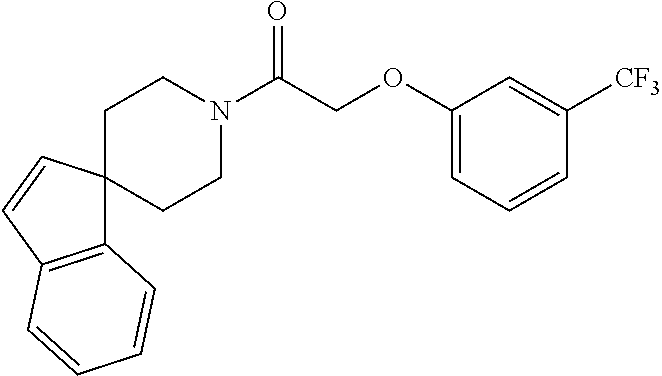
C1(OCC(N2CCC3(CC2)C2=C(C=C3)C=CC=C2)=O)=CC=CC([CF3])=C1
